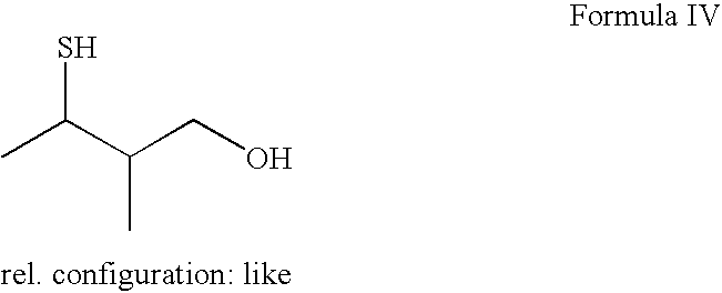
CC(C(CO)C)S
